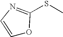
C1=CN=C(SC)O1
